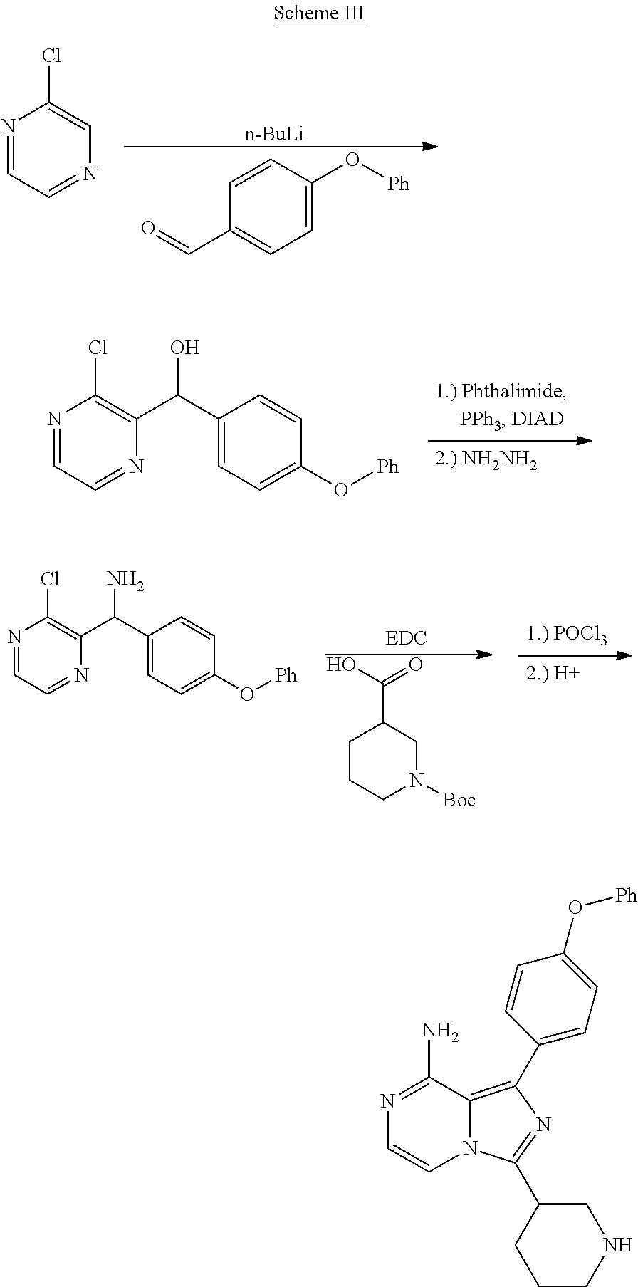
C1=CC(O[Ph])=CC=C1C=O.[n-BuLi].N1=CC=NC=C1Cl.N1=CC=NC(C(C2=CC=C(O[Ph])C=C2)O)=C1Cl.C1CCN([Boc])CC1C(O)=O.N1=CC=NC(C(C2=CC=C(O[Ph])C=C2)N)=C1Cl.N1=C(N)C2=C(C3=CC=C(O[Ph])C=C3)N=C(C3CCCNC3)N2C=C1
